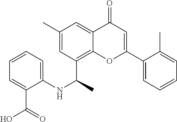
C1(C(NC2=CC=CC=C2C(O)=O)C)=C2C(=CC(C)=C1)C(=O)C=C(C1=CC=CC=C1C)O2
